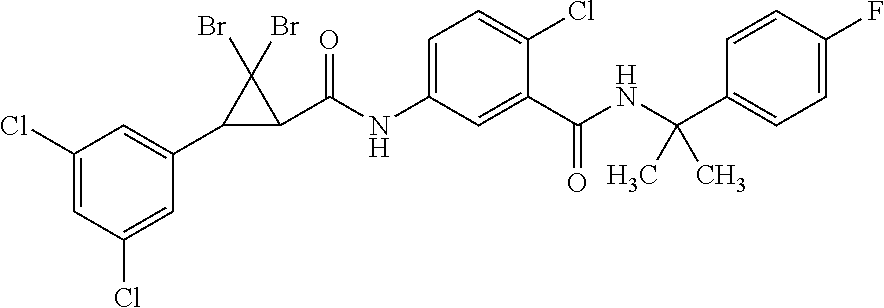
C1(Cl)=CC(Cl)=CC(C2C(C(NC3=CC=C(Cl)C(C(NC(C4=CC=C(F)C=C4)(C)C)=O)=C3)=O)C2(Br)Br)=C1
